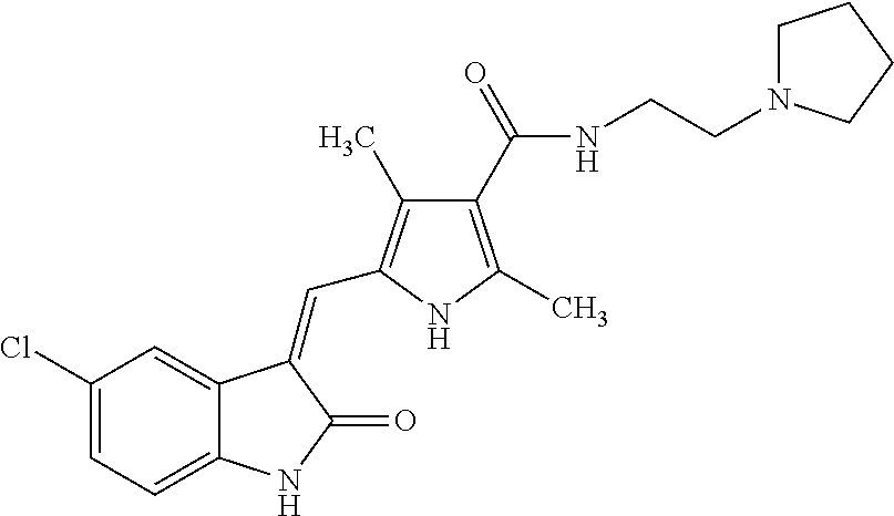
C1(Cl)=CC=C2C(=C1)C(=CC1=C(C)C(C(=O)NCCN3CCCC3)=C(C)N1)C(=O)N2
